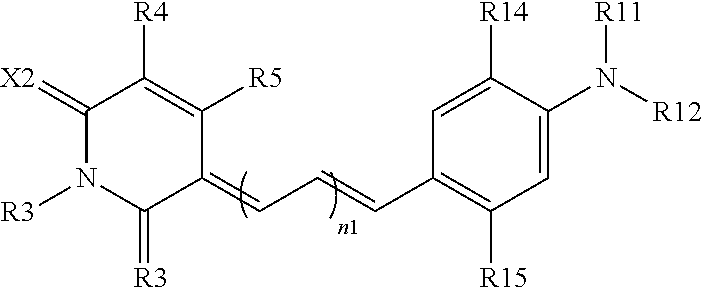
C1(=CC=CC2=C([R15])C=C(N([R11])[R12])C([R14])=C2)C([R5])=C([R4])C(=[X2])N([R3])C1=[R3]
